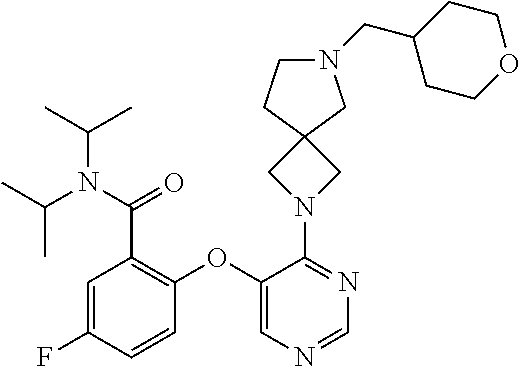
C1(OC2=C(C(=O)N(C(C)C)C(C)C)C=C(F)C=C2)=CN=CN=C1N1CC2(C1)CCN(CC1CCOCC1)C2
